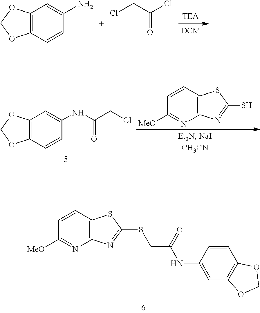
C1OC2=C(O1)C=C(N)C=C2.ClCC(=O)Cl.C1OC2=C(O1)C=C(NC(CCl)=O)C=C2.C1(S)=NC2=C(S1)C=CC([MeO])=N2.C1(SCC(=O)NC2=CC3=C(C=C2)OCO3)=NC2=C(S1)C=CC([MeO])=N2
